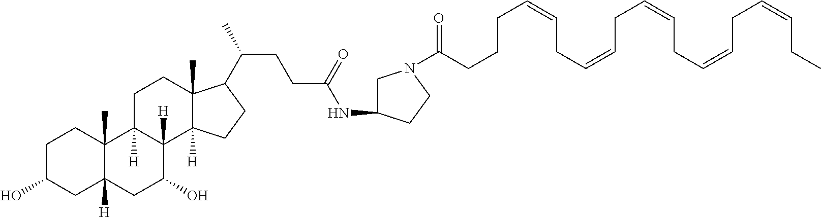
C1C(O)CC2([H])C(C)(C1)C1([H])C([H])(C(O)C2)C2([H])C(C)(CC1)C(C(CCC(NC1CN(C(CCCC=CCC=CCC=CCC=CCC=CCC)=O)CC1)=O)C)CC2
